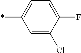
*C1=CC=C(F)C(Cl)=C1
